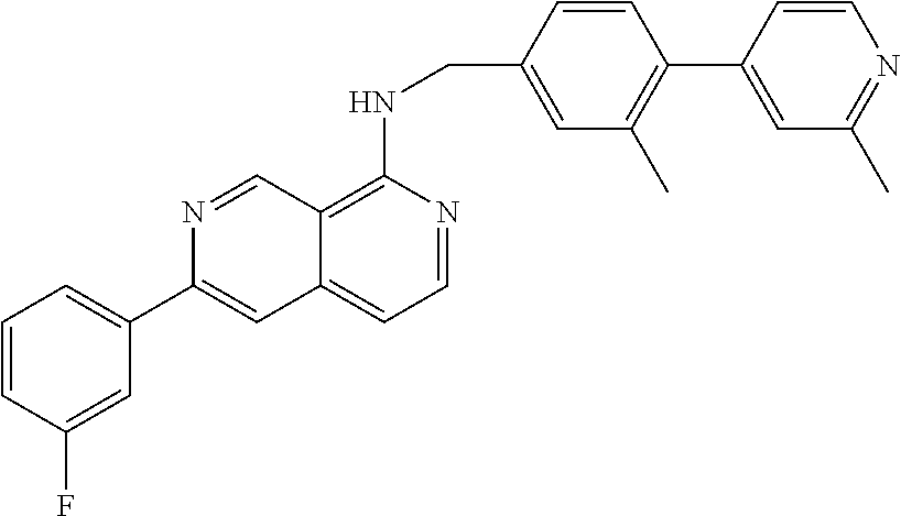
C12=C(NCC3=CC(C)=C(C4=CC(C)=NC=C4)C=C3)N=CC=C1C=C(C1=CC=CC(F)=C1)N=C2
